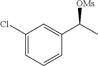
C1(Cl)=CC=CC(C(C)[OMs])=C1
